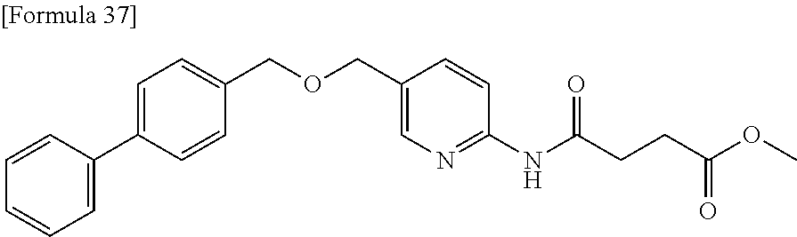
C1=C(C2=CC=CC=C2)C=CC(COCC2=CN=C(NC(CCC(=O)OC)=O)C=C2)=C1
